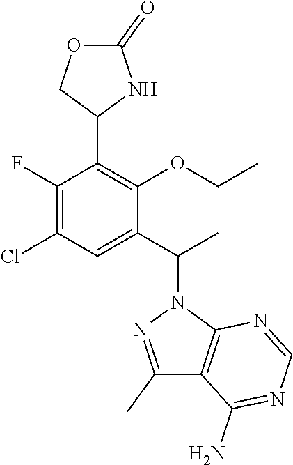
C1(F)=C(Cl)C=C(C(C)N2N=C(C)C3=C2N=CN=C3N)C(OCC)=C1C1NC(=O)OC1
